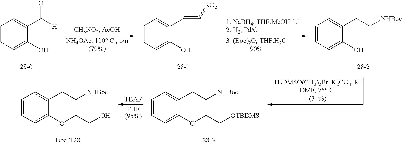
C1=CC=C(O)C(C([H])=O)=C1.C1=CC=C(O)C(C=C[NO2])=C1.C1=CC=C(O)C(CC[NHBoc])=C1.C1=CC=C(OCC[OTBDMS])C(CC[NHBoc])=C1.C1=CC=C(OCCO)C(CC[NHBoc])=C1
